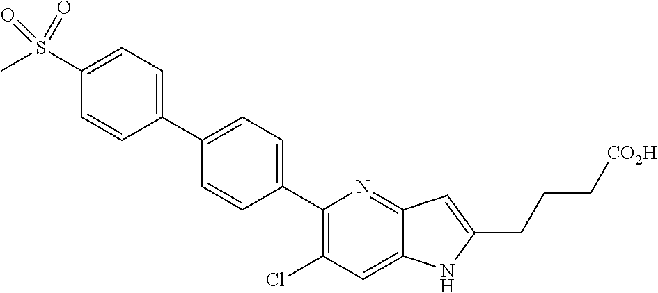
C1(C2=CC=C(C3=C(Cl)C=C4C(=N3)C=C(CCC[CO2H])N4)C=C2)=CC=C(S(=O)(C)=O)C=C1
